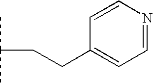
CC(C)CCC1=CC=NC=C1
